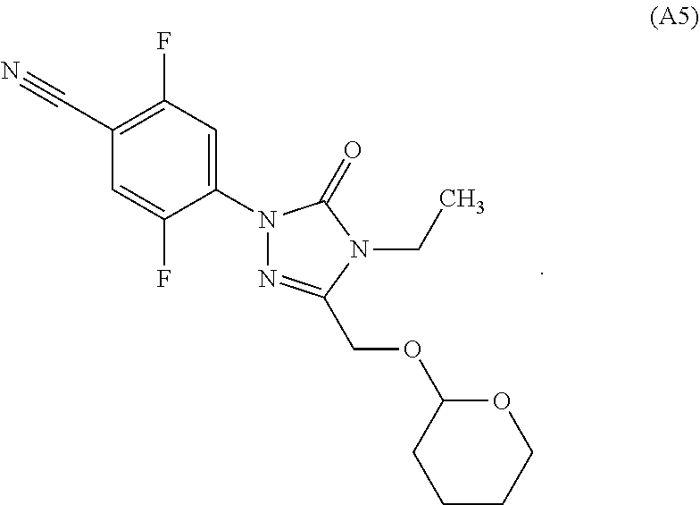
C1(C#N)=C(F)C=C(N2N=C(COC3CCCCO3)N(CC)C2=O)C(F)=C1
